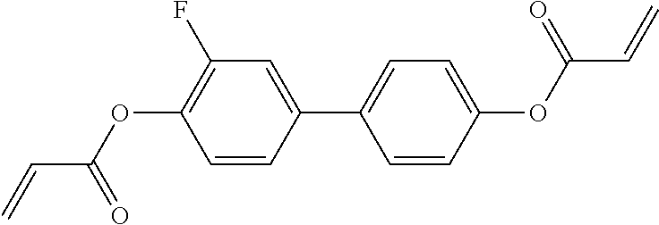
C1(F)=C(OC(C=C)=O)C=CC(C2=CC=C(OC(C=C)=O)C=C2)=C1
